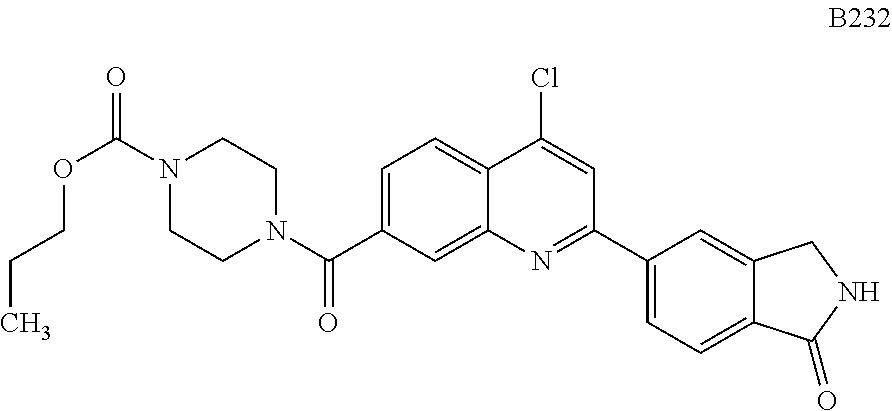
C1=C(C(N2CCN(C(=O)OCCC)CC2)=O)C=C2C(=C1)C(Cl)=CC(C1=CC=C3C(=C1)CNC3=O)=N2
